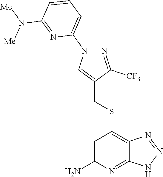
S(C1=C2C(=NC(N)=C1)NN=N2)CC1=CN(C2=CC=CC(N([Me])[Me])=N2)N=C1[CF3]
